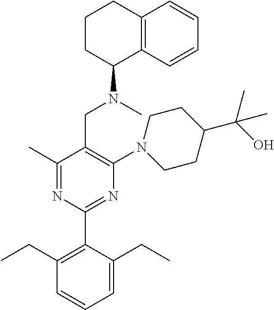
C1(C)=NC(C2=C(CC)C=CC=C2CC)=NC(N2CCC(C(O)(C)C)CC2)=C1CN(C)C1C2=C(CCC1)C=CC=C2
